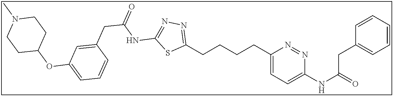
C1(CCCCC2=CC=C(NC(CC3=CC=CC=C3)=O)N=N2)=NN=C(NC(CC2=CC(OC3CCN(C)CC3)=CC=C2)=O)S1
